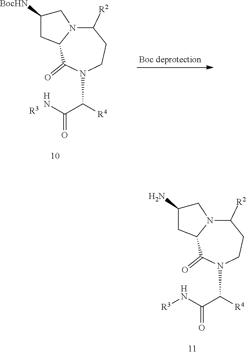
C1([R2])N2C(C(=O)N(C([R4])C(N)=O)CC1)CC([BocHN])C2.[H].[R3].C1([R2])N2C(C(=O)N(C([R4])C(N[R3])=O)CC1)CC(N)C2.[H]
